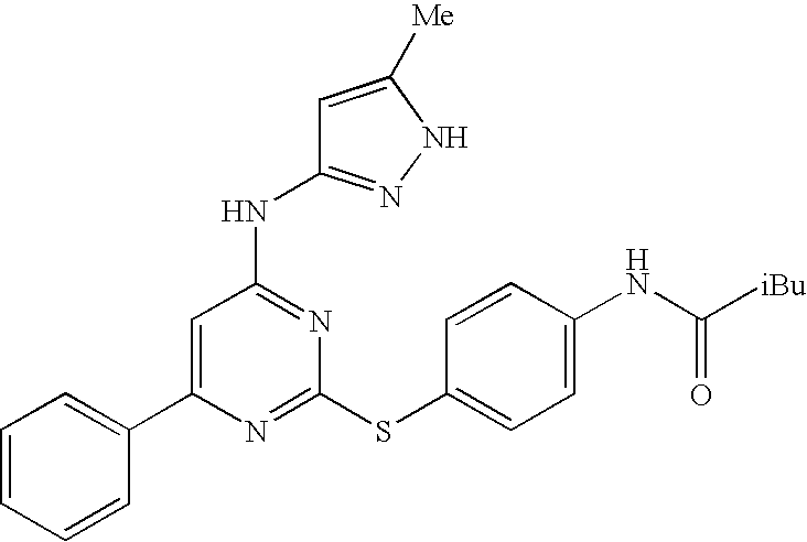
C1(C2=CC=CC=C2)=CC(NC2=NNC([Me])=C2)=NC(SC2=CC=C(NC([iBu])=O)C=C2)=N1
